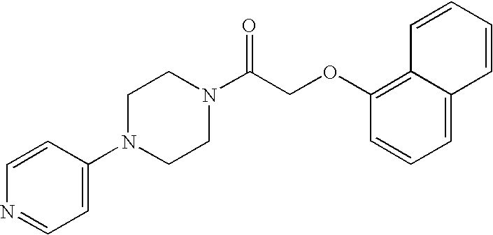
C1(N2CCN(C(COC3=C4C(=CC=C3)C=CC=C4)=O)CC2)=CC=NC=C1
